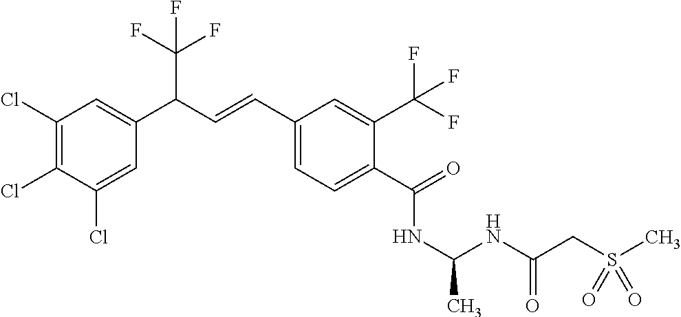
C1(Cl)=C(Cl)C(Cl)=CC(C(C=CC2=CC=C(C(=O)NC(C)NC(CS(C)(=O)=O)=O)C(C(F)(F)F)=C2)C(F)(F)F)=C1
